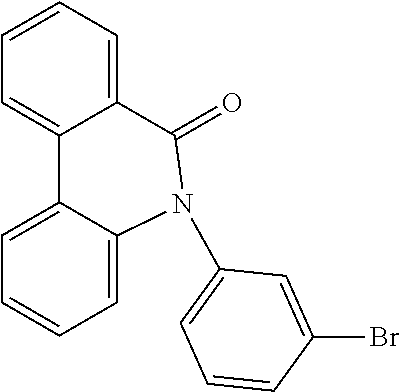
C1=CC=C2C(=C1)C1=CC=CC=C1N(C1=CC=CC(Br)=C1)C2=O
